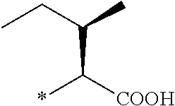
C(C(C)CC)([COOH])*
